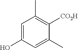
C1=C(O)C=C(C)C([CO2H])=C1C
